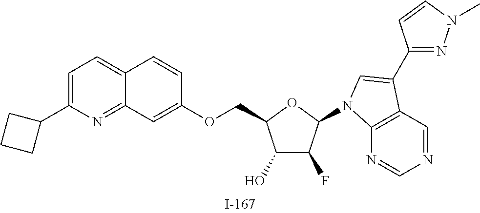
C1(O)C(F)C(N2C3=C(C=NC=N3)C(C3=NN(C)C=C3)=C2)OC1COC1=CC2=NC(C3CCC3)=CC=C2C=C1
